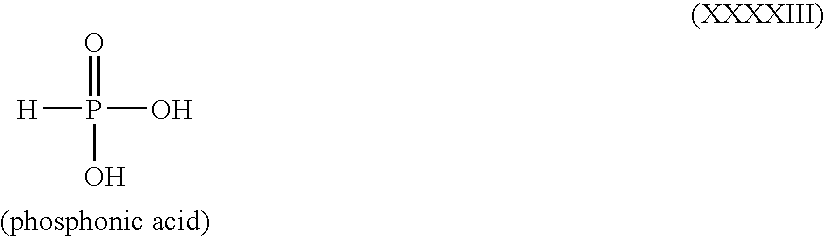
O=P([H])(O)O
